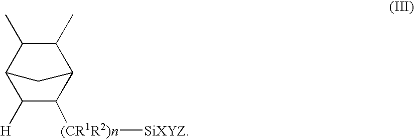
C1([H])C([(CR1R2)n][SiXYZ])C2C(C)C(C)C1C2
